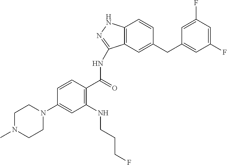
C1N(C)CCN(C2=CC(NCCCF)=C(C(=O)NC3=NNC4=C3C=C(CC3=CC(F)=CC(F)=C3)C=C4)C=C2)C1
